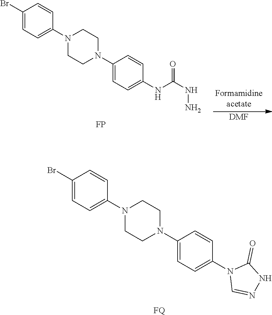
[DMF].N1(C2=CC=C(Br)C=C2)CCN(C2=CC=C(NC(NN)=O)C=C2)CC1.[FP].N1(C2=CC=C(Br)C=C2)CCN(C2=CC=C(N3C=NNC3=O)C=C2)CC1.[FQ]
